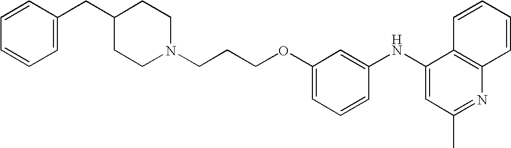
C(CCOC1=CC=CC(NC2=CC(C)=NC3=C2C=CC=C3)=C1)N1CCC(CC2=CC=CC=C2)CC1
